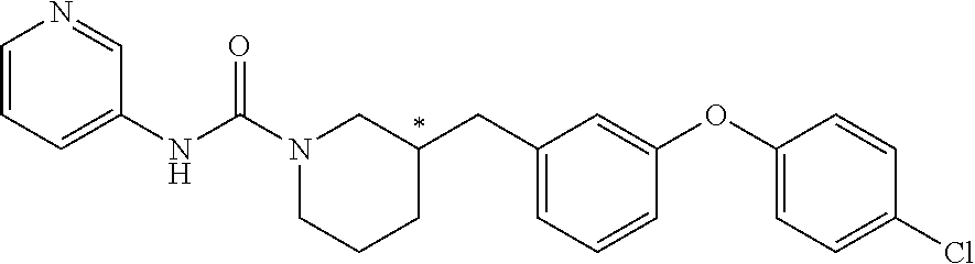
N1(C(NC2=CC=CN=C2)=O)CCCC(CC2=CC=CC(OC3=CC=C(Cl)C=C3)=C2)C1
